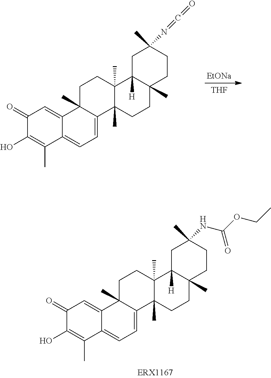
C1(=O)C(O)=C(C)C2=CC=C3C(C)(C2=C1)CCC1(C)C3(C)CCC2(C)C1([H])CC(C)(NC(OCC)=O)CC2.C1(=O)C(O)=C(C)C2=CC=C3C(C)(C2=C1)CCC1(C)C3(C)CCC2(C)C1([H])CC(C)(N=C=O)CC2.[EtONa].[THF]
